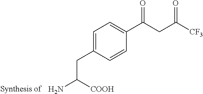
C1=C(CC(N)[COOH])C=CC(C(CC([CF3])=O)=O)=C1
